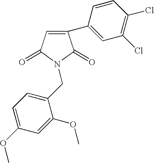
C1(C2=CC(Cl)=C(Cl)C=C2)=CC(=O)N(CC2=CC=C(OC)C=C2OC)C1=O
